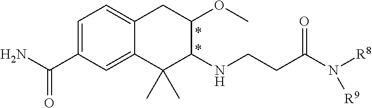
C1=C(C(N)=O)C=C2C(=C1)CC(OC)C(NCCC(N([R8])[R9])=O)C2(C)C
